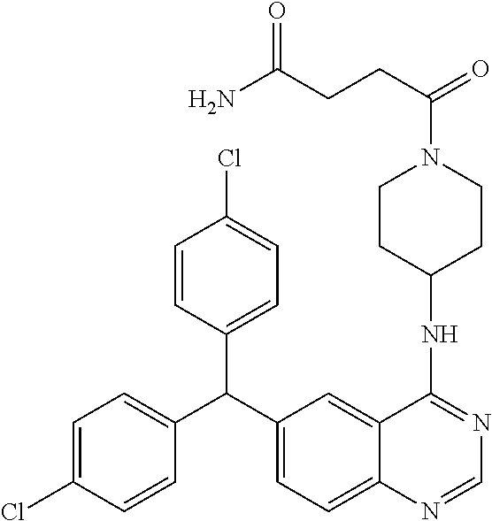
C1=CC(C(C2=CC=C3C(=C2)C(NC2CCN(C(CCC(N)=O)=O)CC2)=NC=N3)C2=CC=C(Cl)C=C2)=CC=C1Cl
